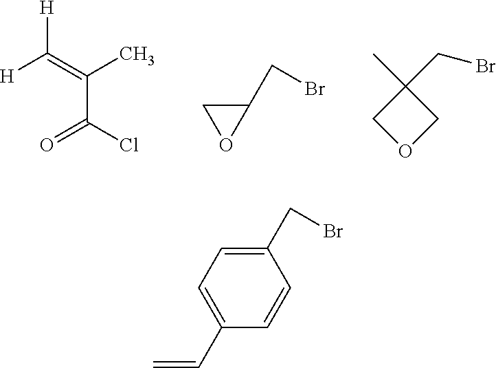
[H]C(=C(C)C(Cl)=O)[H].C1(CBr)CO1.C1C(C)(CBr)CO1.C1(CBr)=CC=C(C=C)C=C1
